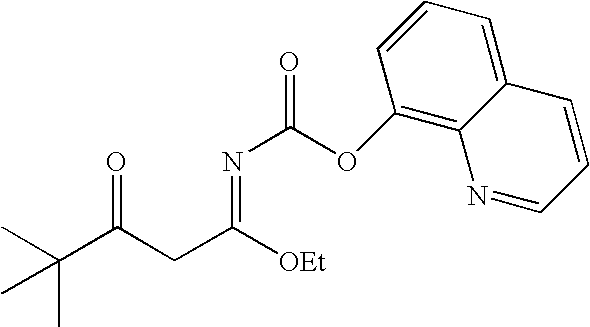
CC(C(CC([OEt])=NC(OC1=C2C(=CC=C1)C=CC=N2)=O)=O)(C)C
